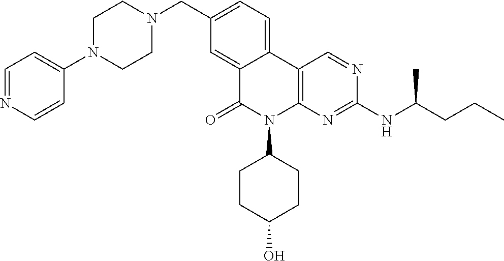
C12=CC(CN3CCN(C4=CC=NC=C4)CC3)=CC=C1C1=C(N(C3CCC(O)CC3)C2=O)N=C(NC(CCC)C)N=C1
